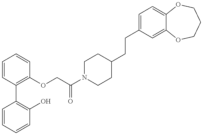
C1=CC=CC(O)=C1C1=C(OCC(N2CCC(CCC3=CC=C4C(=C3)OCCCO4)CC2)=O)C=CC=C1
